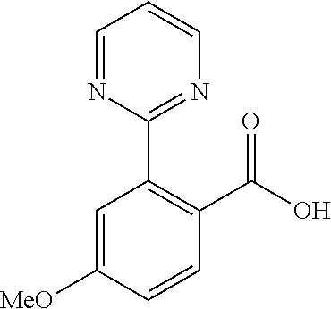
C1=C([MeO])C=CC(C(O)=O)=C1C1=NC=CC=N1
